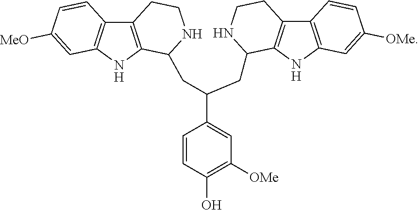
C12=C(NC3=C1C=CC([MeO])=C3)C(CC(CC1C3=C(C4=C(N3)C=C([OMe])C=C4)CCN1)C1=CC([OMe])=C(O)C=C1)NCC2
